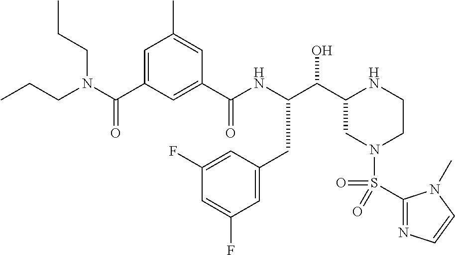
C(C1CN(S(C2=NC=CN2C)(=O)=O)CCN1)(O)C(NC(C1=CC(C(N(CCC)CCC)=O)=CC(C)=C1)=O)CC1=CC(F)=CC(F)=C1
